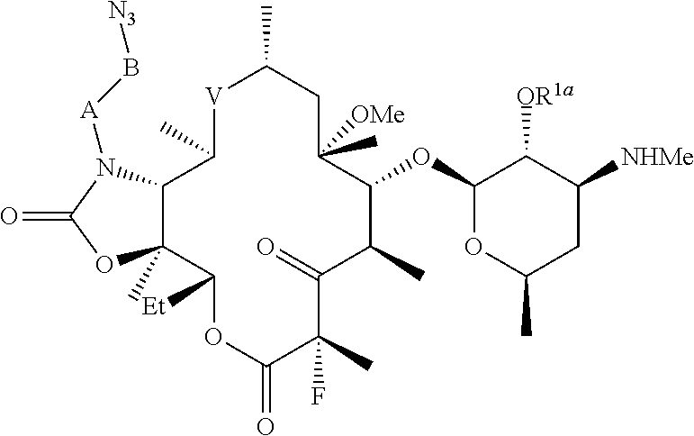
[V]1C(C)CC(C)([OMe])C(OC2OC(C)CC([NHMe])C2[OR1a])C(C)C(=O)C(C)(F)C(=O)OC([Et])C2(C)C(C1C)N([A]B[N3])C(=O)O2
